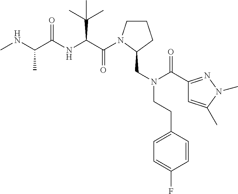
C(C(NC(C(NC)C)=O)C(C)(C)C)(=O)N1CCCC1CN(C(=O)C1=NN(C)C(C)=C1)CCC1=CC=C(F)C=C1
